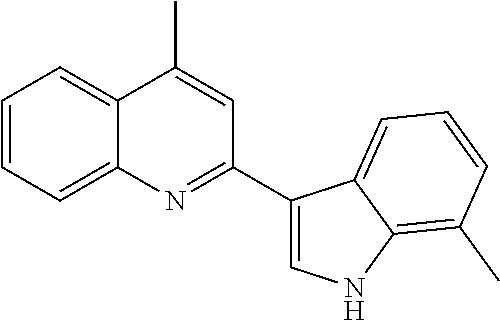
C1=CC=C2C(=C1)C(C)=CC(C1=CNC3=C(C)C=CC=C13)=N2
